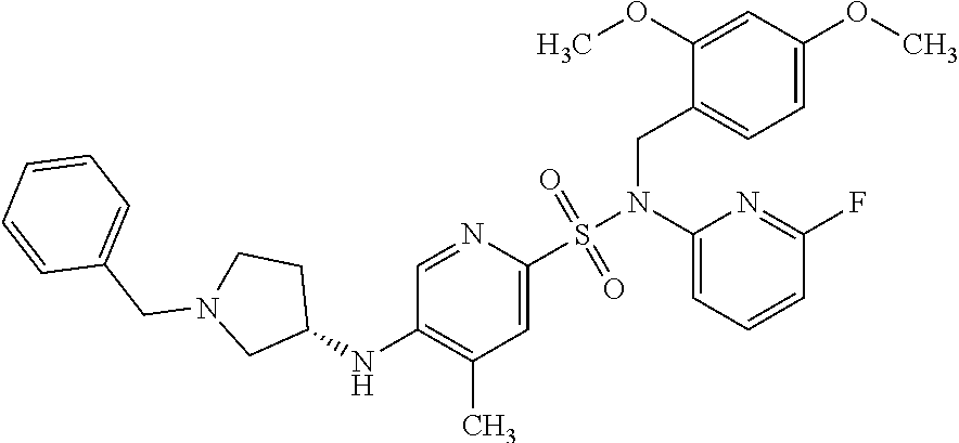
C1(N(S(=O)(=O)C2=CC(C)=C(NC3CCN(CC4=CC=CC=C4)C3)C=N2)CC2=CC=C(OC)C=C2OC)=CC=CC(F)=N1
